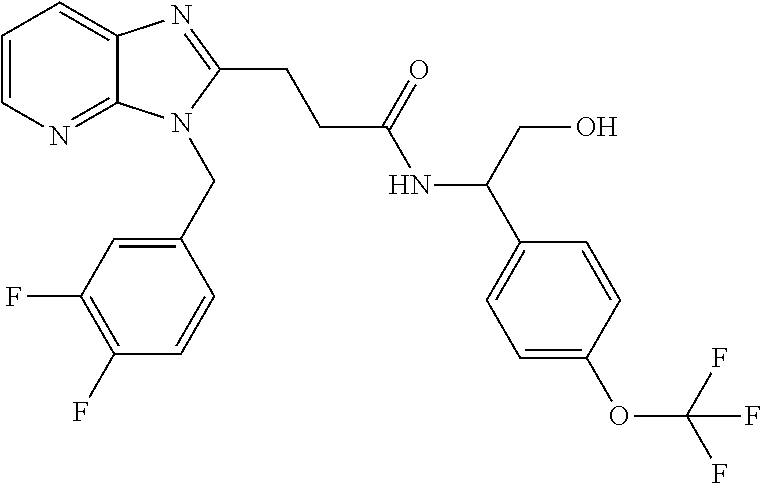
C1=CN=C2C(=C1)N=C(CCC(NC(C1=CC=C(OC(F)(F)F)C=C1)CO)=O)N2CC1=CC(F)=C(F)C=C1
